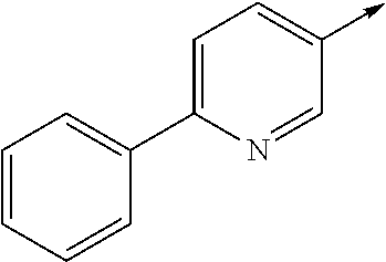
C1(->C)=CC=C(C2=CC=CC=C2)N=C1
